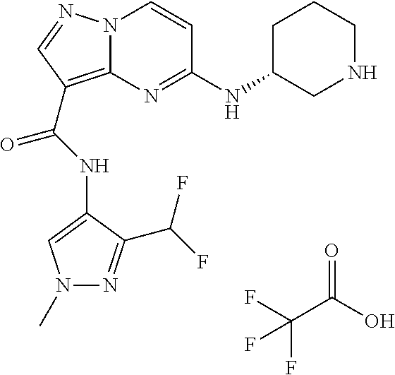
FC(C(O)=O)(F)F.N(C(=O)C1=C2N(N=C1)C=CC(NC1CNCCC1)=N2)C1=CN(C)N=C1C(F)F
